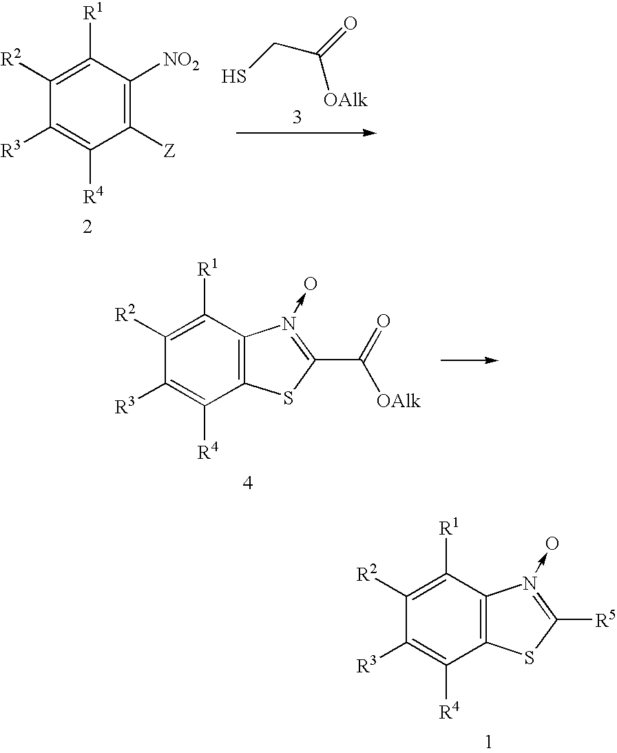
C1([R2])=C([R1])C([NO2])=C([Z])C([R4])=C1[R3].SCC([OAlk])=O.C1([R2])=C([R1])C2=C(C([R4])=C1[R3])SC(C([OAlk])=O)=N2->O.C1([R2])=C([R1])C2=C(C([R4])=C1[R3])SC([R5])=N2->O
